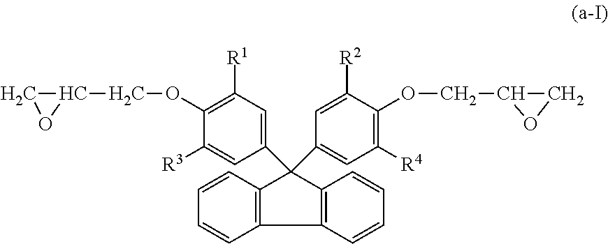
C1OC1COC1=C([R1])C=C(C2(C3=CC([R4])=C(OCC4CO4)C([R2])=C3)C3=C(C4=C2C=CC=C4)C=CC=C3)C=C1[R3]
